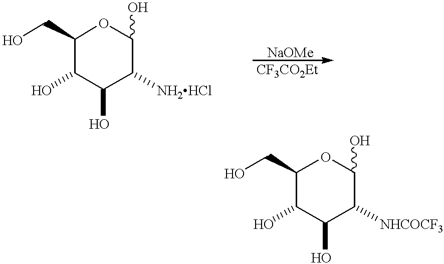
OCC1C(O)C(O)C([NH2HCl])C(O)O1.OCC1C(O)C(O)C([NHCOCF3])C(O)O1
